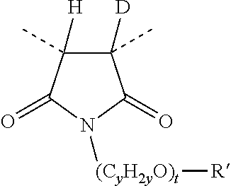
C1([D])(C)C([H])(C)C(=O)N([(CyH2yO)t][R])C1=O
